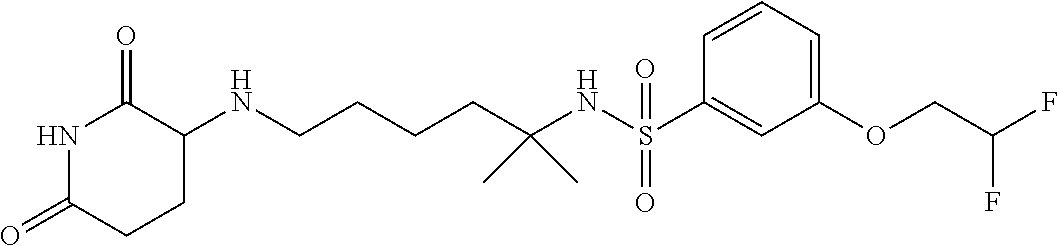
C(CCCC(NS(C1=CC(OCC(F)F)=CC=C1)(=O)=O)(C)C)NC1C(=O)NC(=O)CC1
